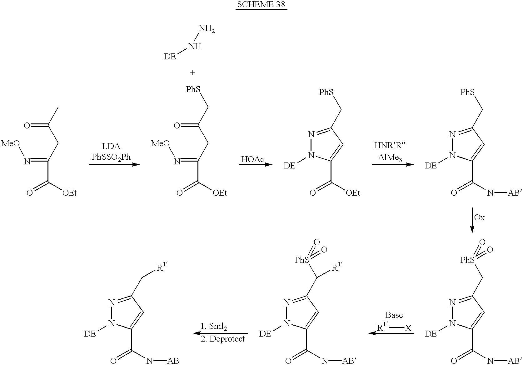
CC(CC(C(=O)[OEt])=N[MeO])=O.C(C(CC(C(=O)[OEt])=N[MeO])=O)[PhS].[DE]NN.N1=C(C[PhS])C=C(C(=O)[OEt])N1[DE].N1=C(C[PhS])C=C(C(=O)N[AB])N1[DE].N1=C(C[PhS](=O)=O)C=C(C(=O)N[AB])N1[DE].[R1][X].N1=C(C([PhS](=O)=O)[R1])C=C(C(=O)N[AB])N1[DE].N1=C(C[R1])C=C(C(=O)N[AB])N1[DE]
